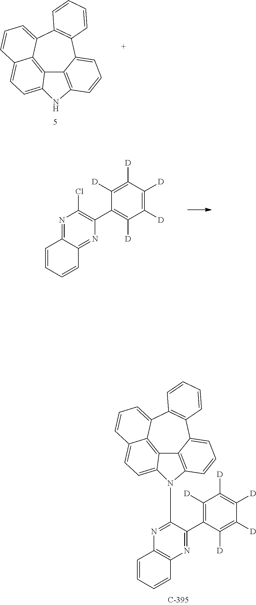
C12=C3C4=CC=CC3=CC=C1NC1=C2C(=CC=C1)C1=C4C=CC=C1.C1([D])=C([D])C([D])=C([D])C(C2=C(Cl)N=C3C(=N2)C=CC=C3)=C1[D].C12=C3C4=CC=CC3=CC=C1N(C1=NC3=C(N=C1C1=C([D])C([D])=C([D])C([D])=C1[D])C=CC=C3)C1=C2C(=CC=C1)C1=C4C=CC=C1
